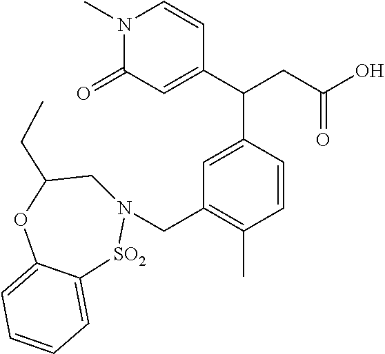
C1=C(C(C2=CC(CN3CC(CC)OC4=CC=CC=C4[SO2]3)=C(C)C=C2)CC(O)=O)C=CN(C)C1=O
